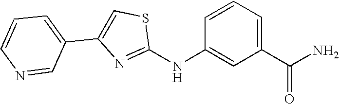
C1(NC2=CC(C(N)=O)=CC=C2)=NC(C2=CC=CN=C2)=CS1
